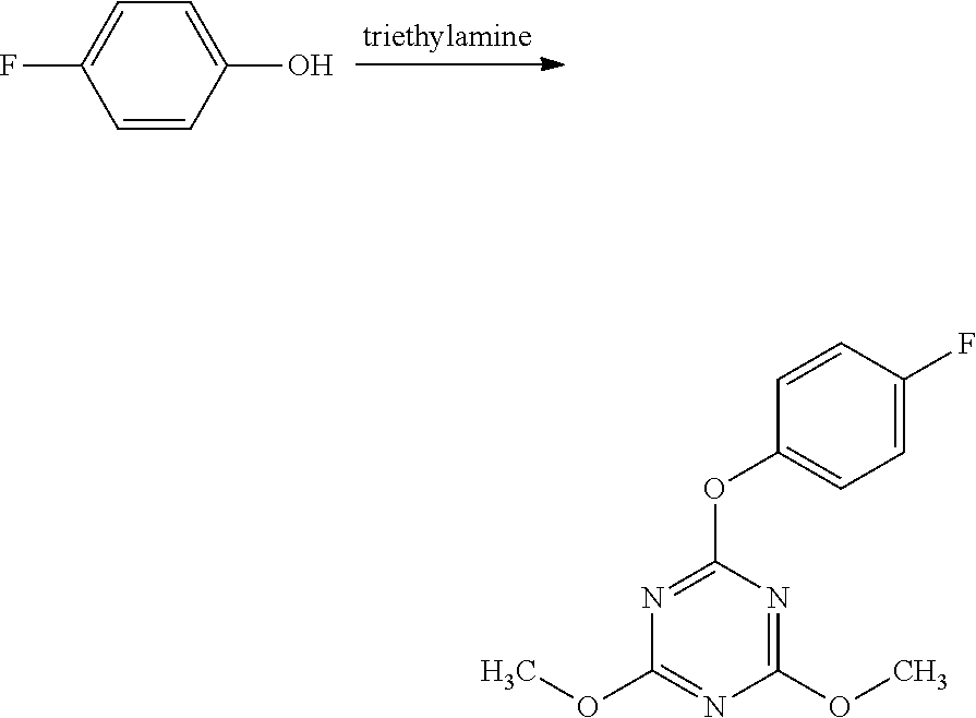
C1=C(O)C=CC(F)=C1.C1=CC(F)=CC=C1OC1=NC(OC)=NC(OC)=N1
